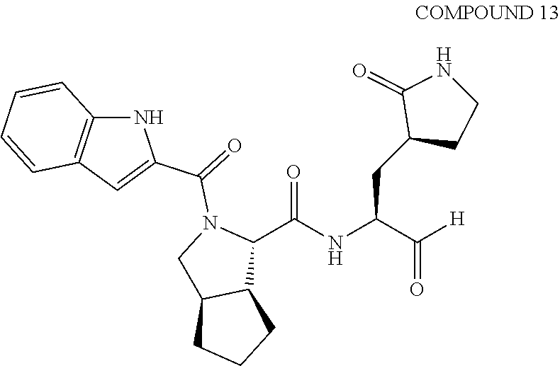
[H]C(C(NC(C1N(C(=O)C2=CC3=C(N2)C=CC=C3)CC2C1CCC2)=O)CC1CCNC1=O)=O
